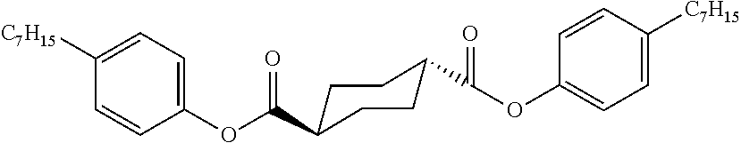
C1C(C(OC2=CC=C([C7H15])C=C2)=O)CCC(C(=O)OC2=CC=C([C7H15])C=C2)C1
